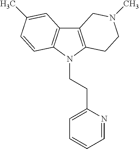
C12=C(N(CCC3=CC=CC=N3)C3=C1C=C(C)C=C3)CCN(C)C2
